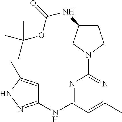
N1=C(NC2=NNC(C)=C2)C=C(C)N=C1N1CCC(NC(=O)OC(C)(C)C)C1
